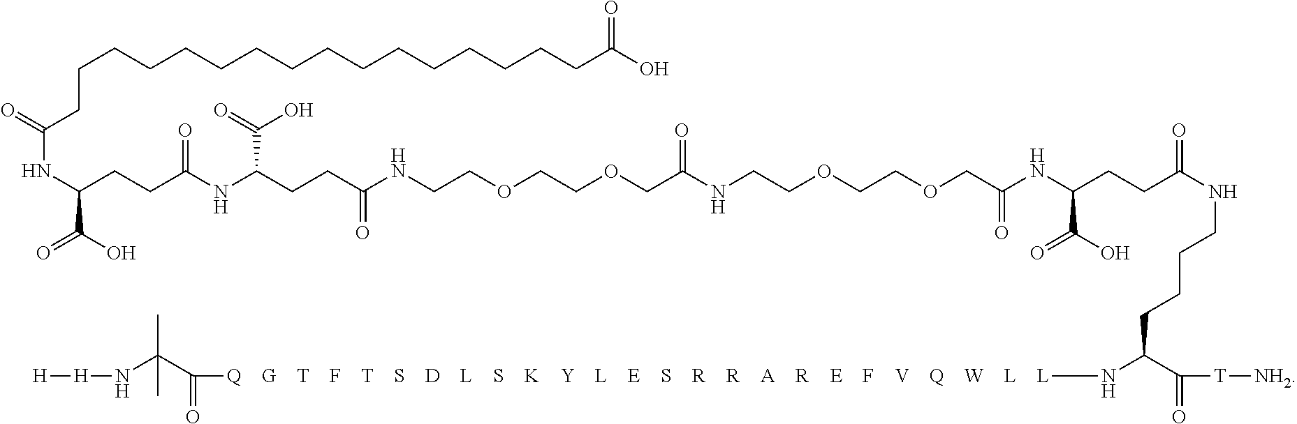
N(C(CCC(NC(CCC(NCCOCCOCC(NCCOCCOCC(NC(CCC(NCCCCC(C(=O)[T][NH2])N[Q    G    T    F    T    S    D    L    S    K    Y    L    E    S    R    R    A    R    E    F    V    Q    W    L    L]C(C(N[H][H])(C)C)=O)=O)C(O)=O)=O)=O)=O)C(=O)O)=O)C(O)=O)C(CCCCCCCCCCCCCCCCC(O)=O)=O
